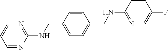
C1=CC(CNC2=NC=CC=N2)=CC=C1CNC1=NC=C(F)C=C1
